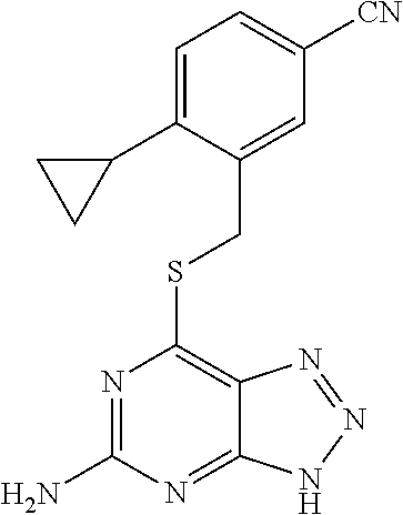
S(C1=C2C(=NC(N)=N1)NN=N2)CC1=CC([CN])=CC=C1C1CC1
